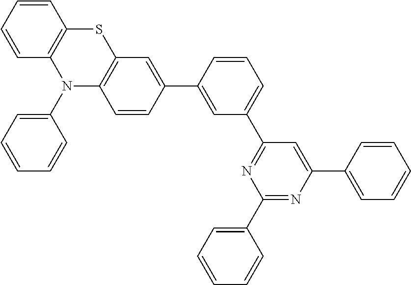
C1(C2=CC(C3=NC(C4=CC=CC=C4)=NC(C4=CC=CC=C4)=C3)=CC=C2)=CC2=C(C=C1)N(C1=CC=CC=C1)C1=C(S2)C=CC=C1
